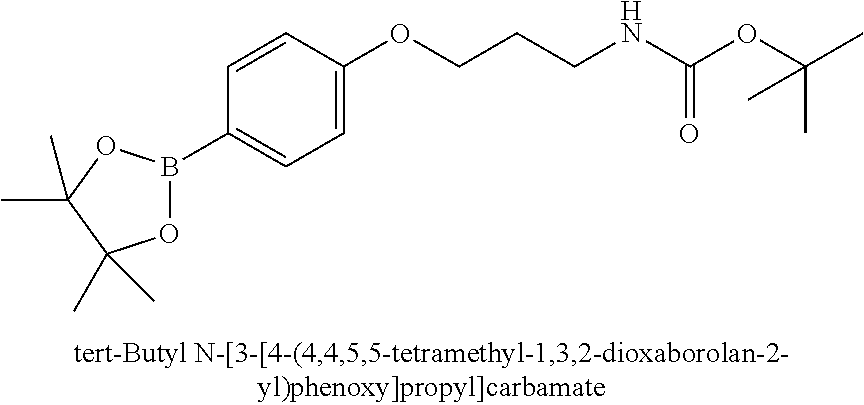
C1=CC(OCCCNC(OC(C)(C)C)=O)=CC=C1B1OC(C)(C)C(C)(C)O1
